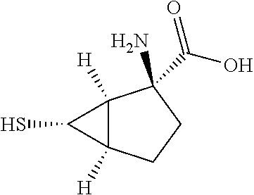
C12([H])C([H])(CCC1(N)C(O)=O)C2S
